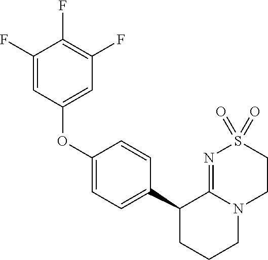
C1(OC2=CC(F)=C(F)C(F)=C2)=CC=C(C2CCCN3C2=NS(=O)(=O)CC3)C=C1
